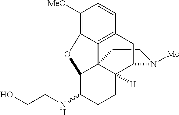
C1CN([Me])C2C3([H])C14C1=C(C=CC([MeO])=C1OC4C(NCCO)CC3)C2
